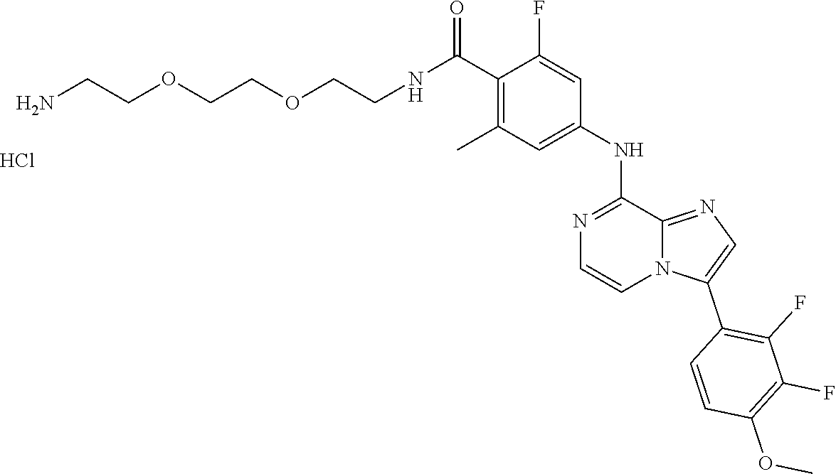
C1(C(NCCOCCOCCN)=O)=C(C)C=C(NC2=NC=CN3C2=NC=C3C2=C(F)C(F)=C(OC)C=C2)C=C1F.Cl
